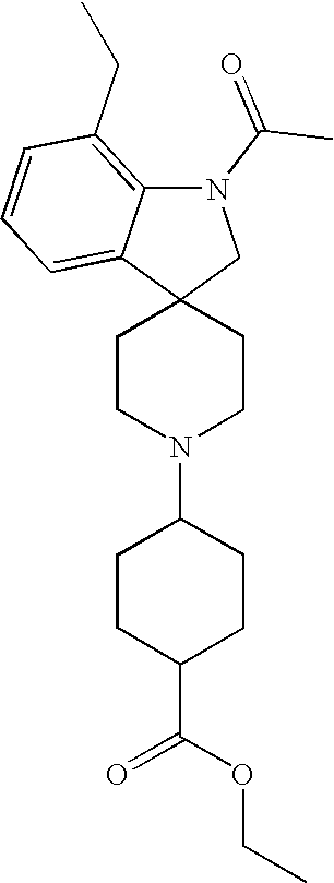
C1CN(C2CCC(C(OCC)=O)CC2)CCC12CN(C(C)=O)C1=C(CC)C=CC=C21
